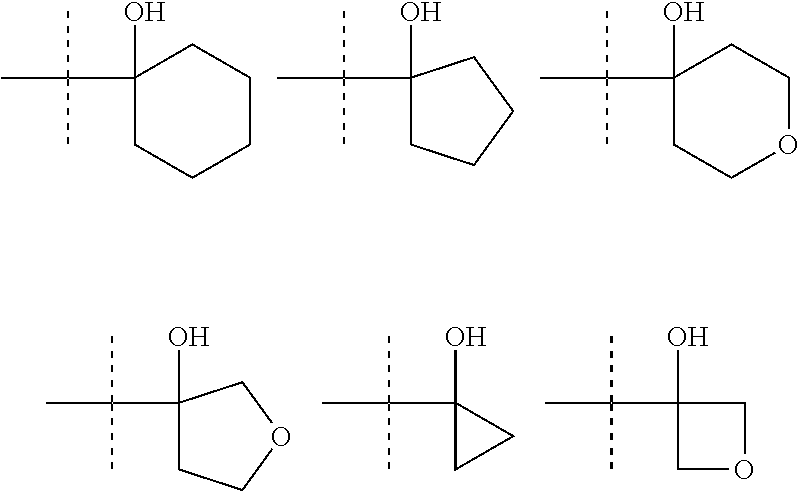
CC(C)(C)C1(O)CCCCC1.CC(C)(C)C1(O)CCCC1.CC(C)(C)C1(O)CCOCC1.CC(C)(C)C1(O)CCOC1.CC(C)(C)C1(O)CC1.CC(C)(C)C1(O)COC1
